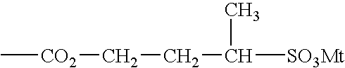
C[CO2]CCC([SO3Mt])C
